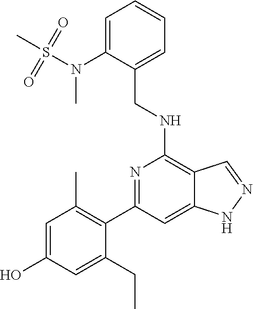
C1(C2=C(C)C=C(O)C=C2CC)=NC(NCC2=CC=CC=C2N(C)S(C)(=O)=O)=C2C(=C1)NN=C2
